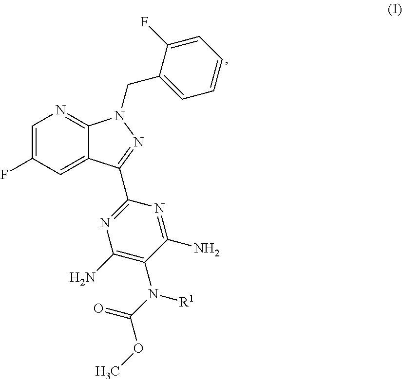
C1=C(F)C=C2C(=N1)N(CC1=CC=CC=C1F)N=C2C1=NC(N)=C(N(C(OC)=O)[R1])C(N)=N1
